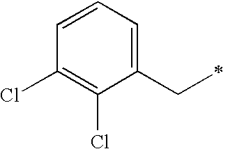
ClC1=C(Cl)C(CC)=CC=C1
